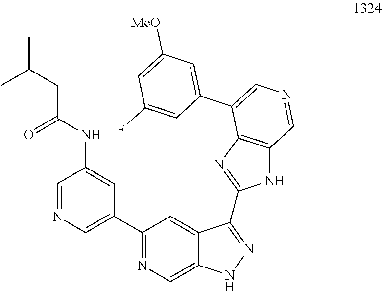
C1=NC=C(C2=NC=C3C(=C2)C(C2=NC4=C(N2)C=NC=C4C2=CC([MeO])=CC(F)=C2)=NN3)C=C1NC(CC(C)C)=O
